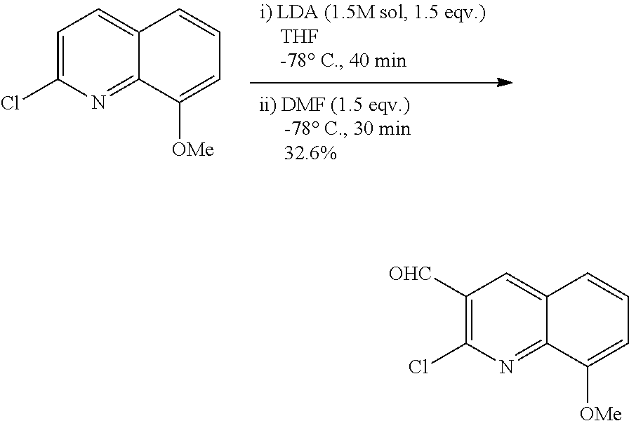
C12=NC(Cl)=CC=C1C=CC=C2[OMe].C12=NC(Cl)=C([OHC])C=C1C=CC=C2[OMe]
